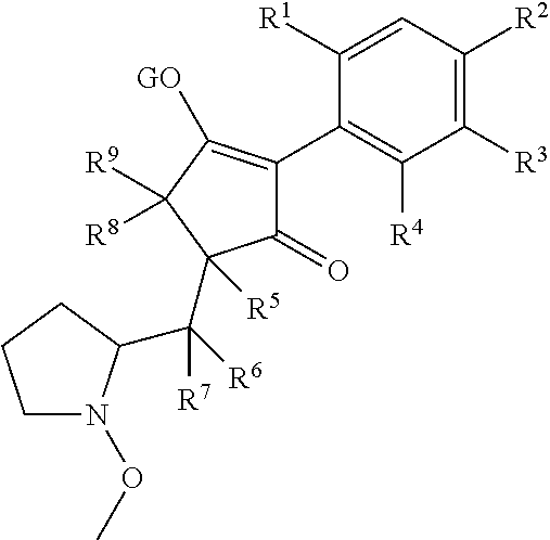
C1(=O)C(C2=C([R4])C([R3])=C([R2])C=C2[R1])=C([GO])C([R9])([R8])C1(C([R6])([R7])C1N(OC)CCC1)[R5]
